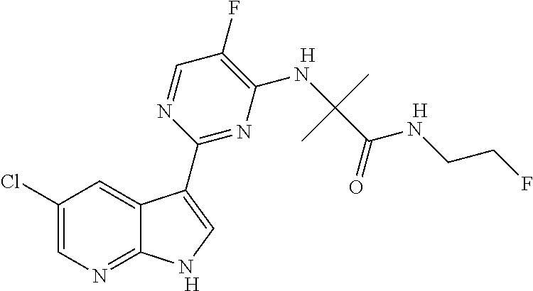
C1(F)=C(NC(C(=O)NCCF)(C)C)N=C(C2=CNC3=NC=C(Cl)C=C32)N=C1.[H].[H].[H]
